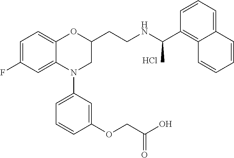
C1=C(F)C=C2C(=C1)OC(CCNC(C1=C3C(=CC=C1)C=CC=C3)C)CN2C1=CC=CC(OCC(O)=O)=C1.Cl
